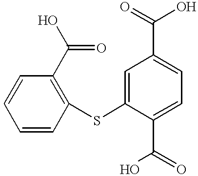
C1=C(SC2=C(C(O)=O)C=CC=C2)C(C(O)=O)=CC=C1C(=O)O
